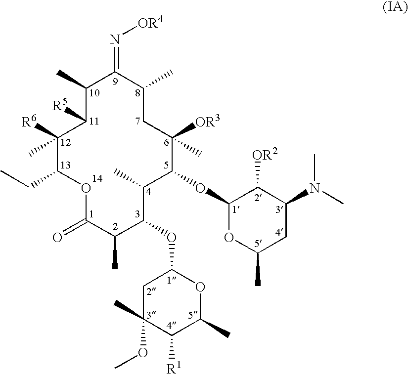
C1([R6])(C)C(CC)OC(=O)C(C)C(OC2CC(C)(OC)C([R1])C(C)O2)C(C)C(OC2OC(C)CC(N(C)C)C2[OR2])C([OR3])(C)CC(C)C(=N[OR4])C(C)C1[R5]
